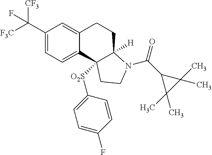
C(C1=CC=C2C(=C1)CCC1([H])C2([O2S]C2=CC=C(F)C=C2)CCN1C(=O)C1C(C)(C)C1(C)C)([F3C])([CF3])F
